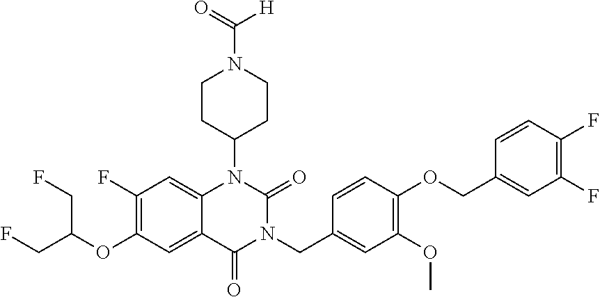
C12=CC(F)=C(OC(CF)CF)C=C1C(=O)N(CC1=CC(OC)=C(OCC3=CC(F)=C(F)C=C3)C=C1)C(=O)N2C1CCN(C(=O)[H])CC1
